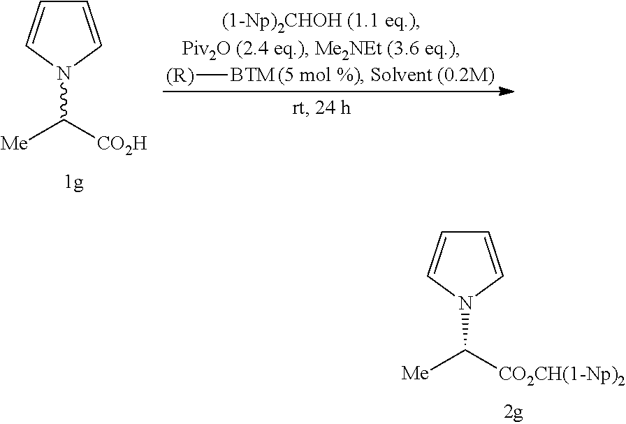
C1=CN(C([CO2CH(1-Np)2])[Me])C=C1.C1=CN(C([CO2H])[Me])C=C1.[(R)][BTM]
